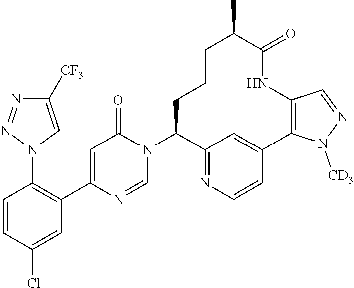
C1([CF3])=CN(C2=C(C3=CC(=O)N(C4CCCC(C)C(=O)NC5=C(C6=CC4=NC=C6)N([CD3])N=C5)C=N3)C=C(Cl)C=C2)N=N1
